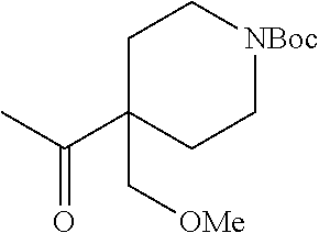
C1C(C(C)=O)(C[OMe])CC[NBoc]C1
